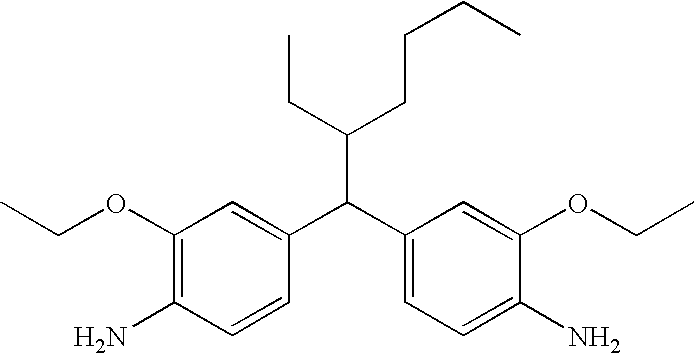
C(C(C1=CC=C(N)C(OCC)=C1)C1=CC(OCC)=C(N)C=C1)(CCCC)CC
